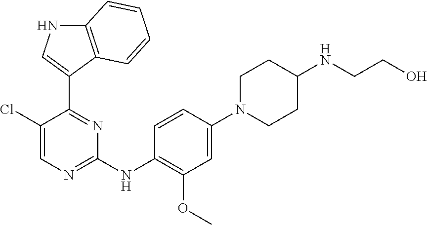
C1(Cl)=CN=C(NC2=C(OC)C=C(N3CCC(NCCO)CC3)C=C2)N=C1C1=CNC2=C1C=CC=C2
